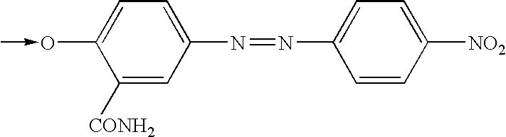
C1([CONH2])=CC(N=NC2=CC=C([NO2])C=C2)=CC=C1O-C
